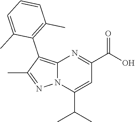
C12=C(C3=C(C)C=CC=C3C)C(C)=NN1C(C(C)C)=CC(C(O)=O)=N2
